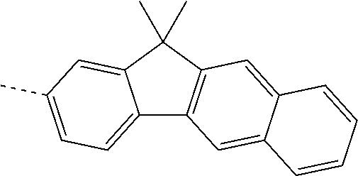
C12=CC=C(C)C=C1C(C)(C)C1=C2C=C2C(=C1)C=CC=C2
